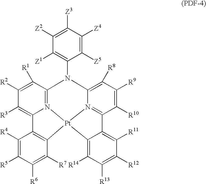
C1([Z2])=C([Z3])C([Z4])=C([Z5])C(N2C3=C([R8])C([R9])=C([R10])C4=N3[Pt]3(N5=C2C([R1])=C([R2])C([R3])=C5C2=C3C([R7])=C([R6])C([R5])=C2[R4])C2=C([R14])C([R13])=C([R12])C([R11])=C42)=C1[Z1]
